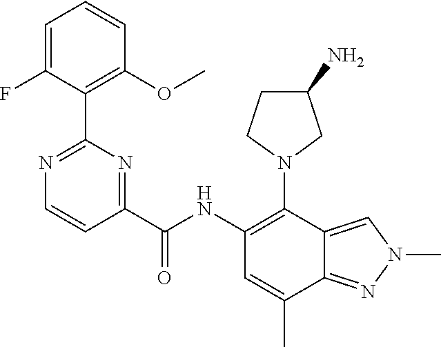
C1(NC(C2=NC(C3=C(OC)C=CC=C3F)=NC=C2)=O)=C(N2CC(N)CC2)C2=CN(C)N=C2C(C)=C1
